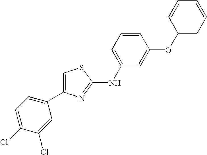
C1=C(NC2=NC(C3=CC=C(Cl)C(Cl)=C3)=CS2)C=C(OC2=CC=CC=C2)C=C1
